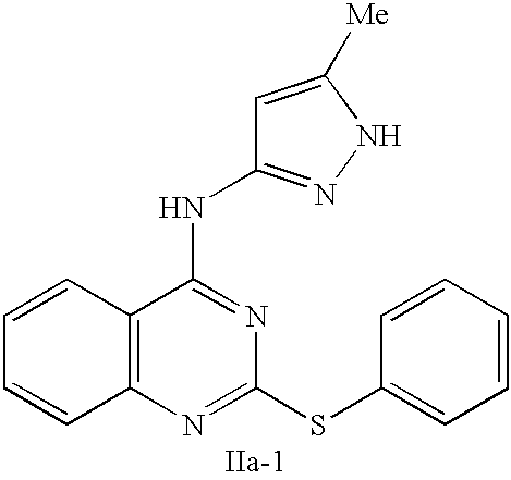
C12=C(N=C(SC3=CC=CC=C3)N=C1NC1=NNC([Me])=C1)C=CC=C2
